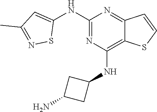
N1=C(NC2=CC(C)=NS2)N=C2C(=C1NC1CC(N)C1)SC=C2
